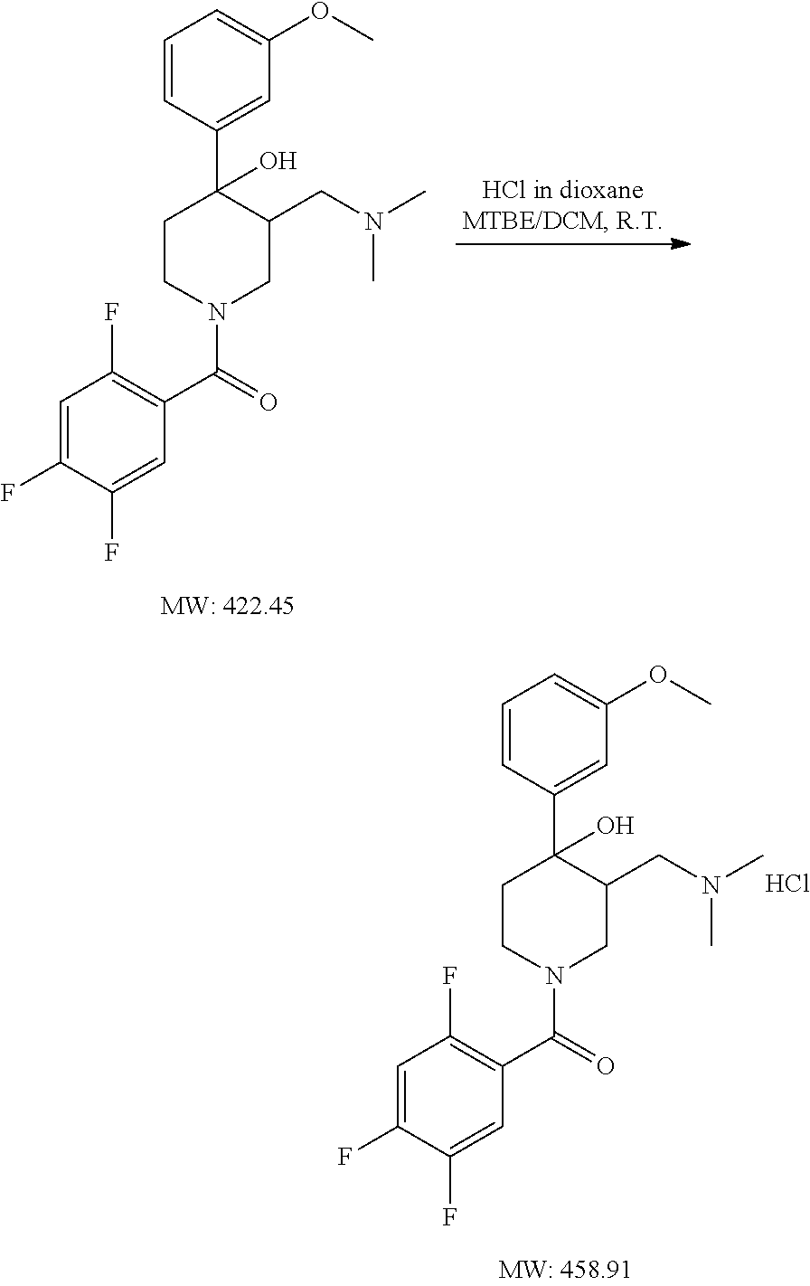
C(N1CC(CN(C)C)C(C2=CC(OC)=CC=C2)(O)CC1)(=O)C1=C(F)C=C(F)C(F)=C1.C(N1CC(CN(C)C)C(C2=CC(OC)=CC=C2)(O)CC1)(=O)C1=C(F)C=C(F)C(F)=C1.Cl
